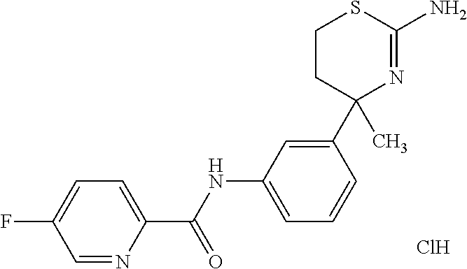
C1(C2=CC(NC(C3=CC=C(F)C=N3)=O)=CC=C2)(C)N=C(N)SCC1.Cl
